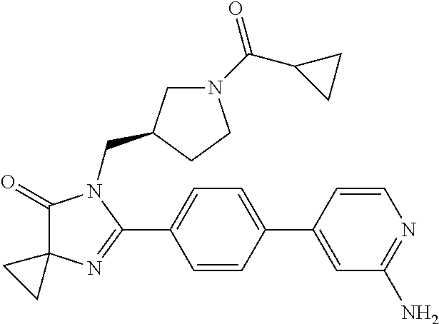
C1(=O)C2(N=C(C3=CC=C(C4=CC(N)=NC=C4)C=C3)N1CC1CN(C(C3CC3)=O)CC1)CC2
